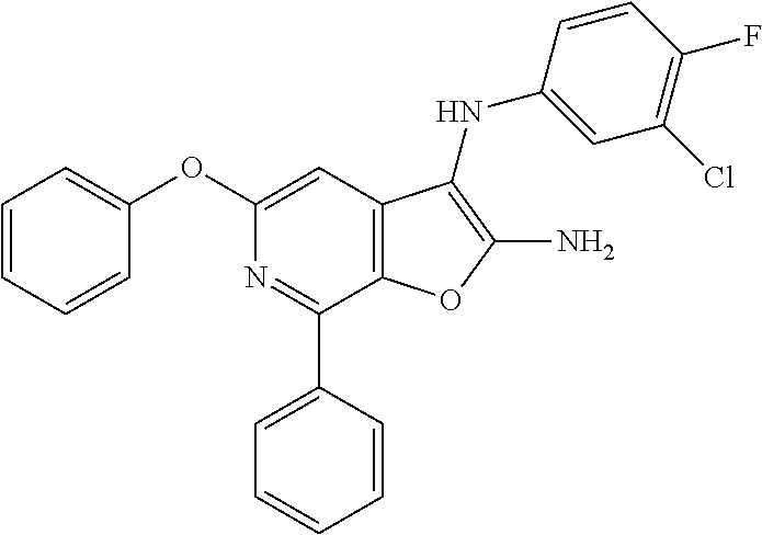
N1=C(C2=CC=CC=C2)C2=C(C=C1OC1=CC=CC=C1)C(NC1=CC(Cl)=C(F)C=C1)=C(N)O2
